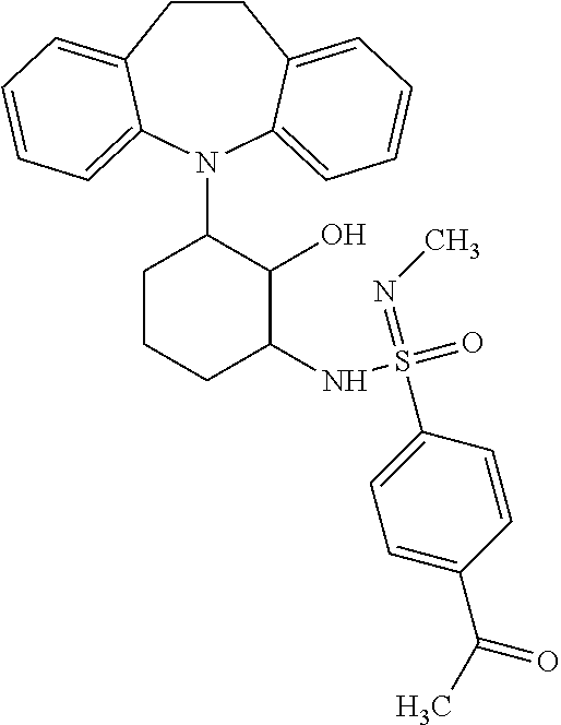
C1CC2=CC=CC=C2N(C2CCCC(NS(=O)(=NC)C3=CC=C(C(C)=O)C=C3)C2O)C2=CC=CC=C12
